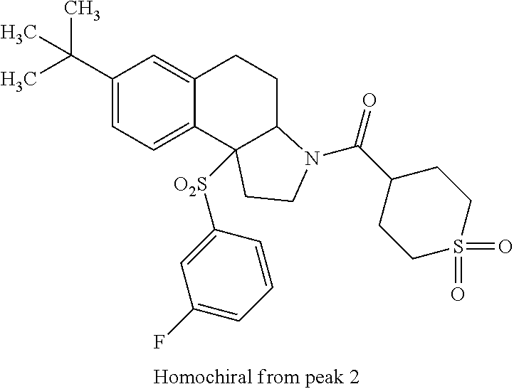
C(C1=CC=C2C(=C1)CCC1C2([O2S]C2=CC(F)=CC=C2)CCN1C(=O)C1CCS(=O)(=O)CC1)(C)(C)C
